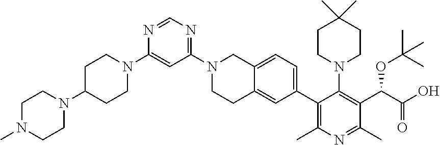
N1=CN=C(N2CCC3=CC(C4=C(C)N=C(C)C(C(OC(C)(C)C)C(=O)O)=C4N4CCC(C)(C)CC4)=CC=C3C2)C=C1N1CCC(N2CCN(C)CC2)CC1
